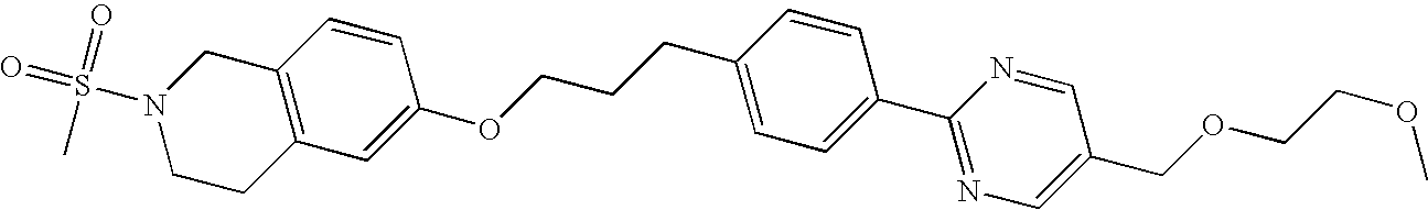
C12=C(C=C(OCCCC3=CC=C(C4=NC=C(COCCOC)C=N4)C=C3)C=C1)CCN(S(=O)(=O)C)C2
